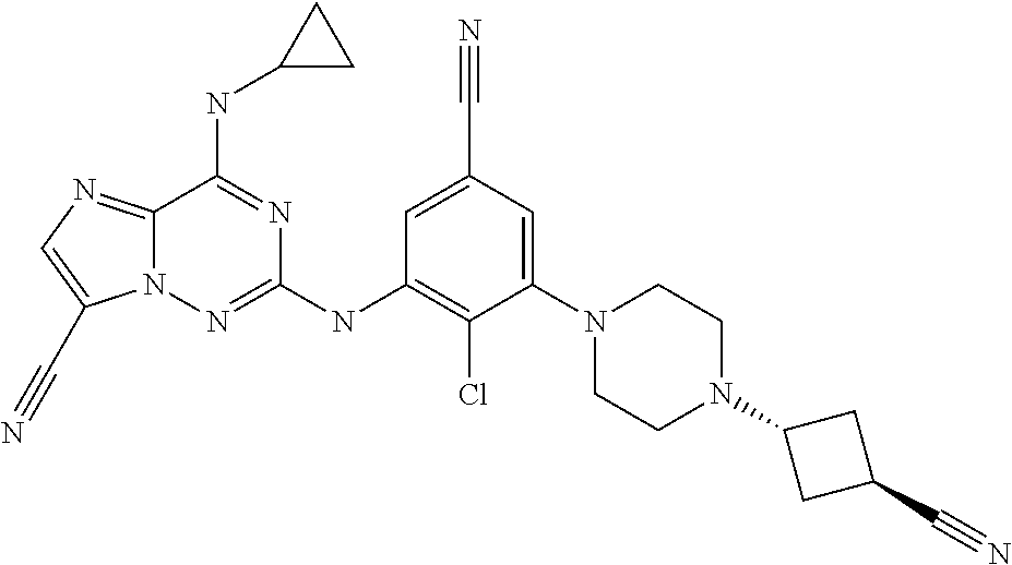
C12=NC=C(C#N)N1N=C(NC1=C(Cl)C(N3CCN(C4CC(C#N)C4)CC3)=CC(C#N)=C1)N=C2NC1CC1
